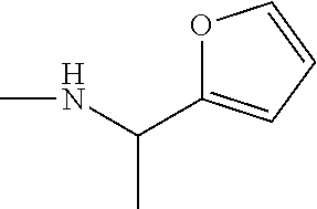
N(C(C1=CC=CO1)C)C
